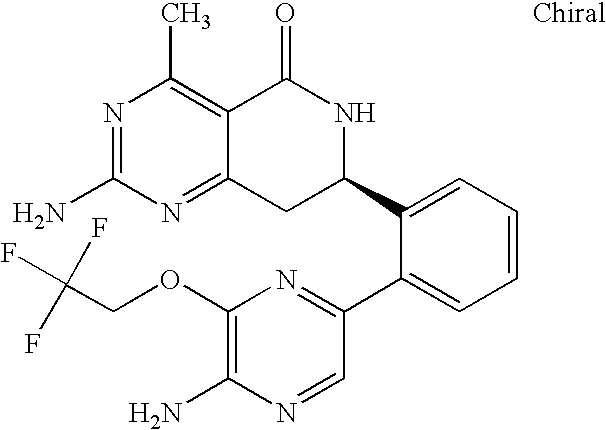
N1=C(N)N=C2C(=C1C)C(=O)NC(C1=CC=CC=C1C1=NC(OCC(F)(F)F)=C(N)N=C1)C2
